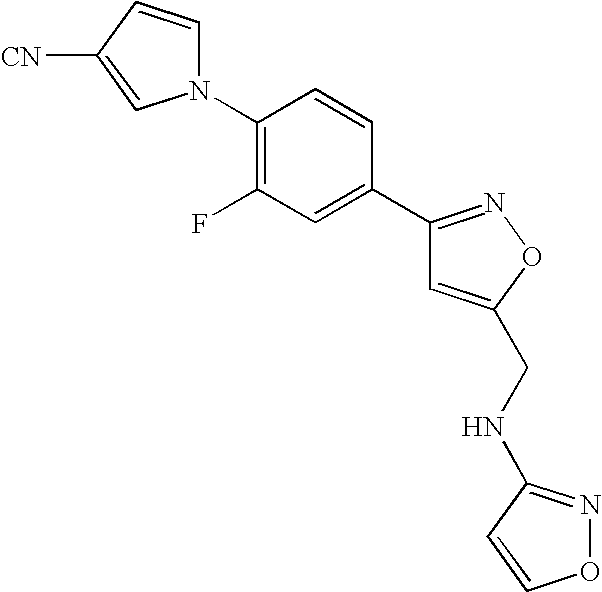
N1(C2=C(F)C=C(C3=NOC(CNC4=NOC=C4)=C3)C=C2)C=CC([CN])=C1
